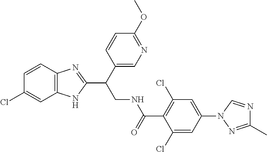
C1=CC2=C(C=C1Cl)NC(C(CNC(C1=C(Cl)C=C(N3N=C(C)N=C3)C=C1Cl)=O)C1=CN=C(OC)C=C1)=N2
